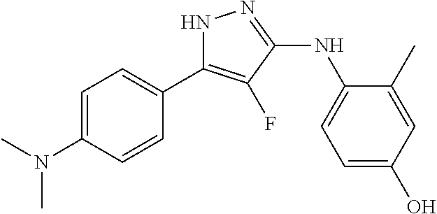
N1C(C2=CC=C(N(C)C)C=C2)=C(F)C(NC2=CC=C(O)C=C2C)=N1
